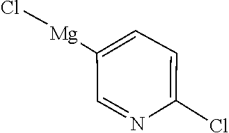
[Mg](C1=CC=C(Cl)N=C1)Cl
